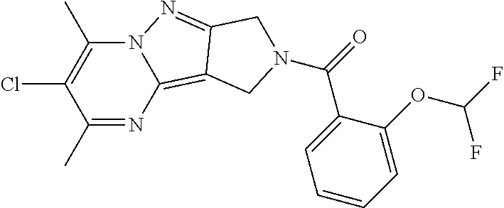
C1(C)=NC2=C3C(=NN2C(C)=C1Cl)CN(C(=O)C1=CC=CC=C1OC(F)F)C3
